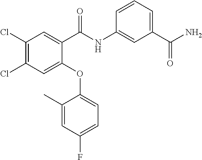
C1(OC2=CC=C(F)C=C2C)=CC(Cl)=C(Cl)C=C1C(NC1=CC(C(N)=O)=CC=C1)=O
